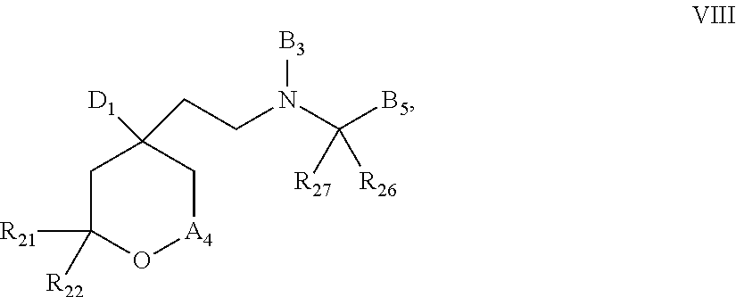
C1C([R21])([R22])O[A4]CC1([D1])CCN(C([B5])([R27])[R26])[B3]
